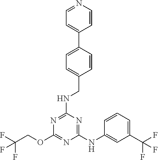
C1(NC2=CC(C(F)(F)F)=CC=C2)=NC(NCC2=CC=C(C3=CC=NC=C3)C=C2)=NC(OCC(F)(F)F)=N1
